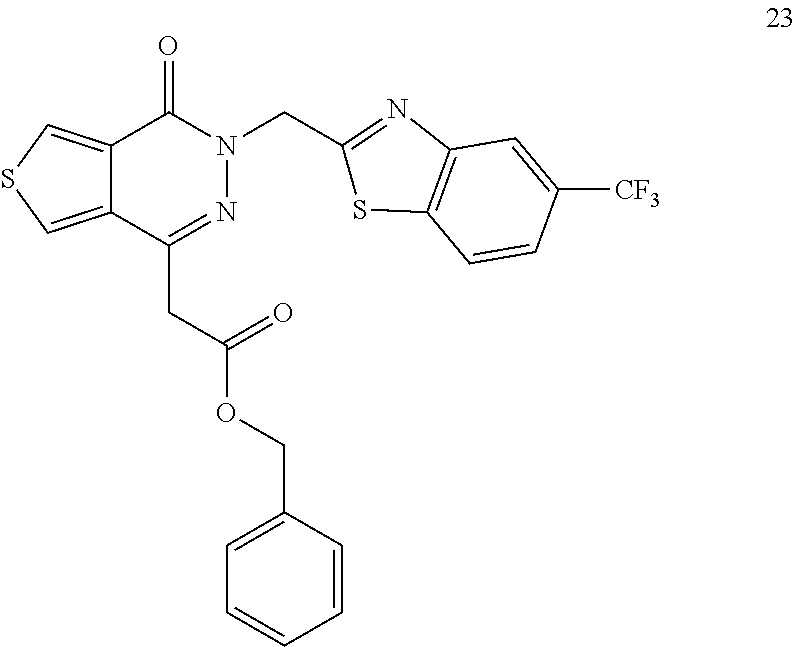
N1=C(CC(OCC2=CC=CC=C2)=O)C2=CSC=C2C(=O)N1CC1=NC2=C(C=CC([CF3])=C2)S1
